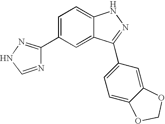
C1(C2=NNC=N2)=CC=C2C(=C1)C(C1=CC=C3C(=C1)OCO3)=NN2
